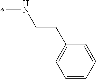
N(C)CCC1=CC=CC=C1
